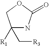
C1([R1])(C[R3])NC(=O)OC1
